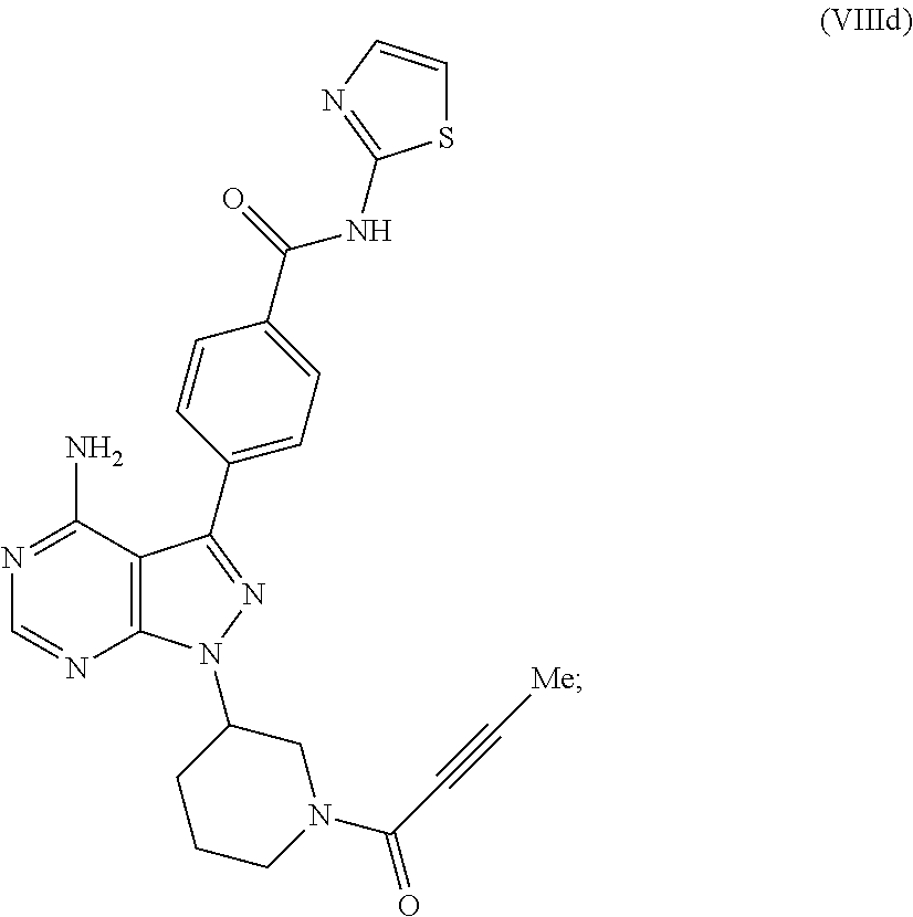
C1=NC2=C(C(N)=N1)C(C1=CC=C(C(=O)NC3=NC=CS3)C=C1)=NN2C1CCCN(C(=O)C#C[Me])C1
